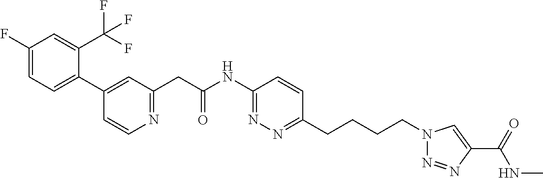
C1=CN=C(CC(NC2=NN=C(CCCCN3N=NC(C(NC)=O)=C3)C=C2)=O)C=C1C1=CC=C(F)C=C1C(F)(F)F
